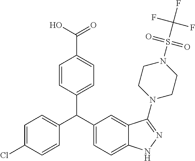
C1(C(C2=CC=C3C(=C2)C(N2CCN(S(C(F)(F)F)(=O)=O)CC2)=NN3)C2=CC=C(Cl)C=C2)=CC=C(C(O)=O)C=C1
